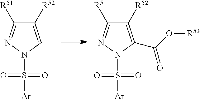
C1([R52])=CN(S([Ar])(=O)=O)N=C1[R51].C1([R52])=C(C(=O)O[R53])N(S([Ar])(=O)=O)N=C1[R51]
